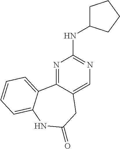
N1=C2C(=CN=C1NC1CCCC1)CC(=O)NC1=CC=CC=C21
